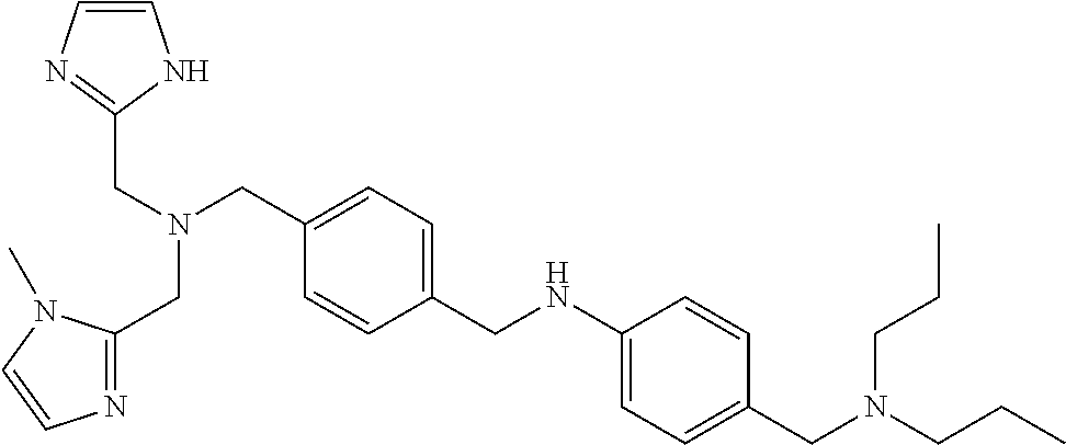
C1=C(CNC2=CC=C(CN(CCC)CCC)C=C2)C=CC(CN(CC2=NC=CN2)CC2=NC=CN2C)=C1
